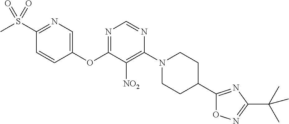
C1(OC2=NC=NC(N3CCC(C4=NC(C(C)(C)C)=NO4)CC3)=C2[NO2])=CN=C(S(C)(=O)=O)C=C1
